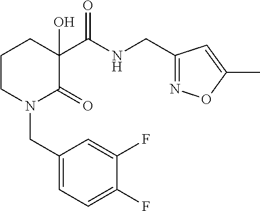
C1CN(CC2=CC=C(F)C(F)=C2)C(=O)C(O)(C(NCC2=NOC(C)=C2)=O)C1
